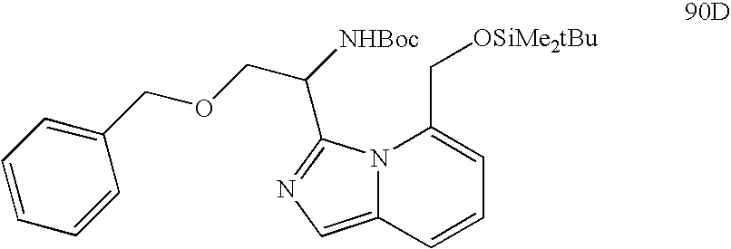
C1=C(COCC(C2=NC=C3N2C(C[OSiMe2tBu])=CC=C3)[NHBoc])C=CC=C1
